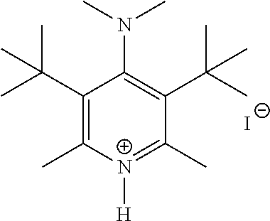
C1(C(C)(C)C)=C(C)[N+]([H])=C(C)C(C(C)(C)C)=C1N(C)C.[I-]
